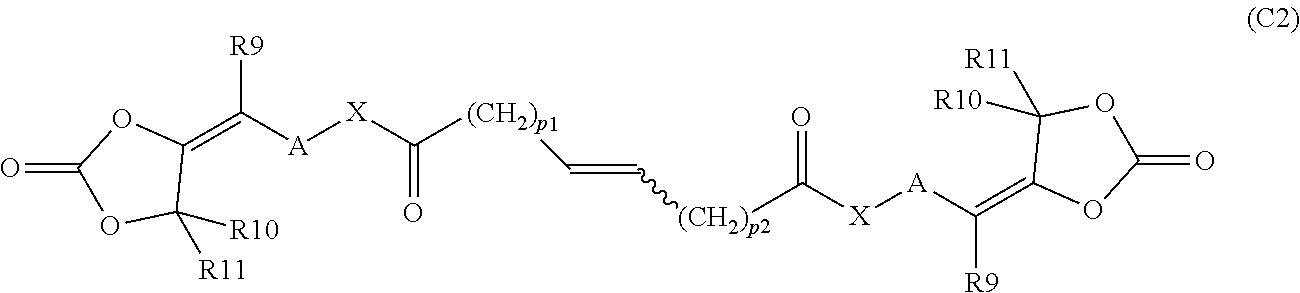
C([(CH2)p]C(=O)[X][A]C(=C1OC(=O)OC1([R10])[R11])[R9])=C[(CH2)p]C([X][A]C(=C1OC(=O)OC1([R11])[R10])[R9])=O
